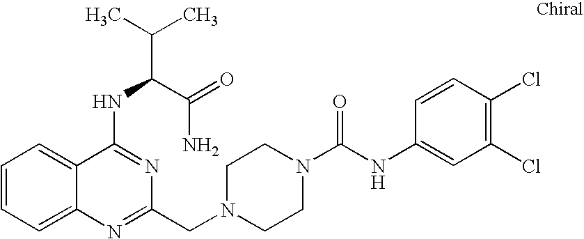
C1=CC=C2C(=C1)C(NC(C(=O)N)C(C)C)=NC(CN1CCN(C(NC3=CC(Cl)=C(Cl)C=C3)=O)CC1)=N2
